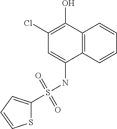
C1(Cl)=C(O)C2=C(C(NS(C3=CC=CS3)(=O)=O)=C1)C=CC=C2
